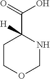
N1C(C(=O)O)([H])CCOC1
